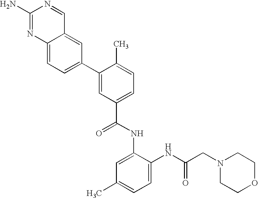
C12=CC=C(C3=CC(C(=O)NC4=CC(C)=CC=C4NC(CN4CCOCC4)=O)=CC=C3C)C=C1C=NC(N)=N2
